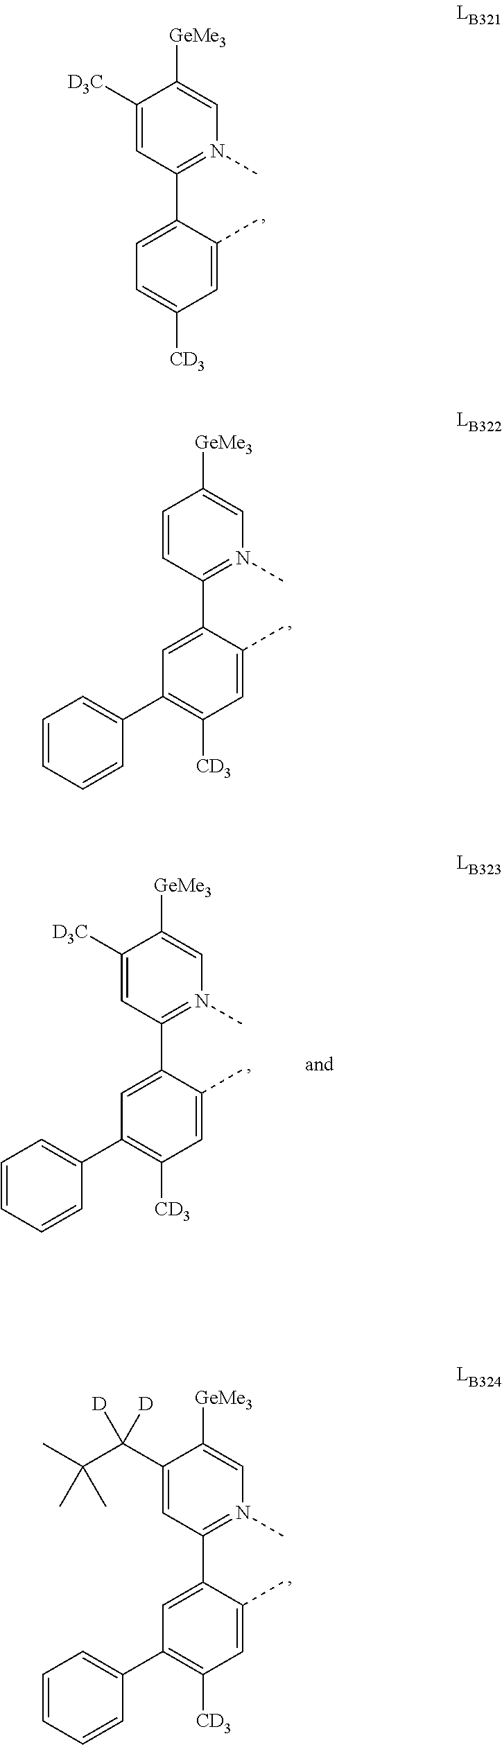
C1=C(C2=N(C)C=C([GeMe3])C([D3C])=C2)C(C)=CC([CD3])=C1.C1=C(C2=N(C)C=C([GeMe3])C(C(C(C)(C)C)([D])[D])=C2)C(C)=CC([CD3])=C1C1=CC=CC=C1.C1=C(C2=N(C)C=C([GeMe3])C=C2)C(C)=CC([CD3])=C1C1=CC=CC=C1.C1=C(C2=N(C)C=C([GeMe3])C([D3C])=C2)C(C)=CC([CD3])=C1C1=CC=CC=C1
